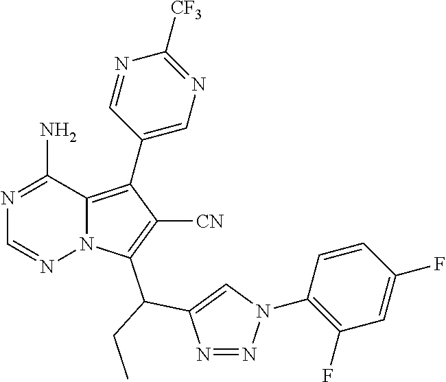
N1=C(N)C2=C(C3=CN=C([CF3])N=C3)C([CN])=C(C(C3=CN(C4=C(F)C=C(F)C=C4)N=N3)CC)N2N=C1
